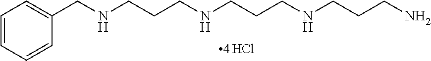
C1=CC=CC(CNCCCNCCCNCCCN)=C1
